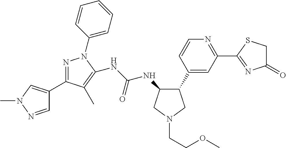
N(C(NC1C(C2=CC(C3=NC(=O)CS3)=NC=C2)CN(CCOC)C1)=O)C1=C(C)C(C2=CN(C)N=C2)=NN1C1=CC=CC=C1
